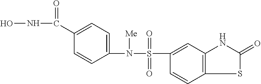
C1(N(S(C2=CC3=C(C=C2)SC(=O)N3)(=O)=O)[Me])=CC=C(C(NO)=O)C=C1
